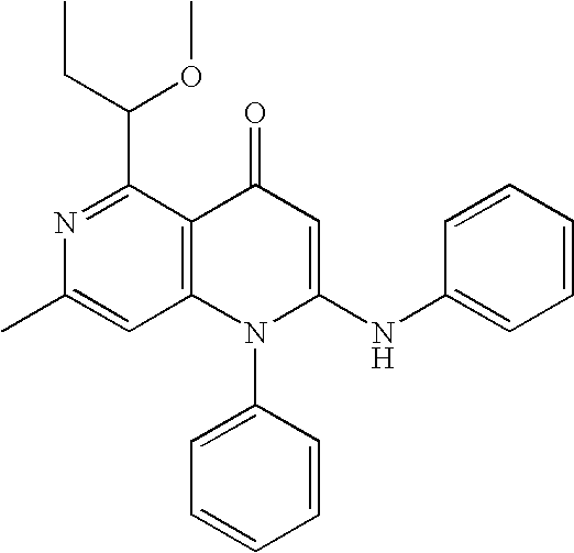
N1=C(C(CC)OC)C2=C(C=C1C)N(C1=CC=CC=C1)C(NC1=CC=CC=C1)=CC2=O
